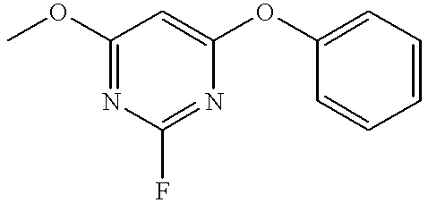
COC1=NC(F)=NC(OC2=CC=CC=C2)=C1
